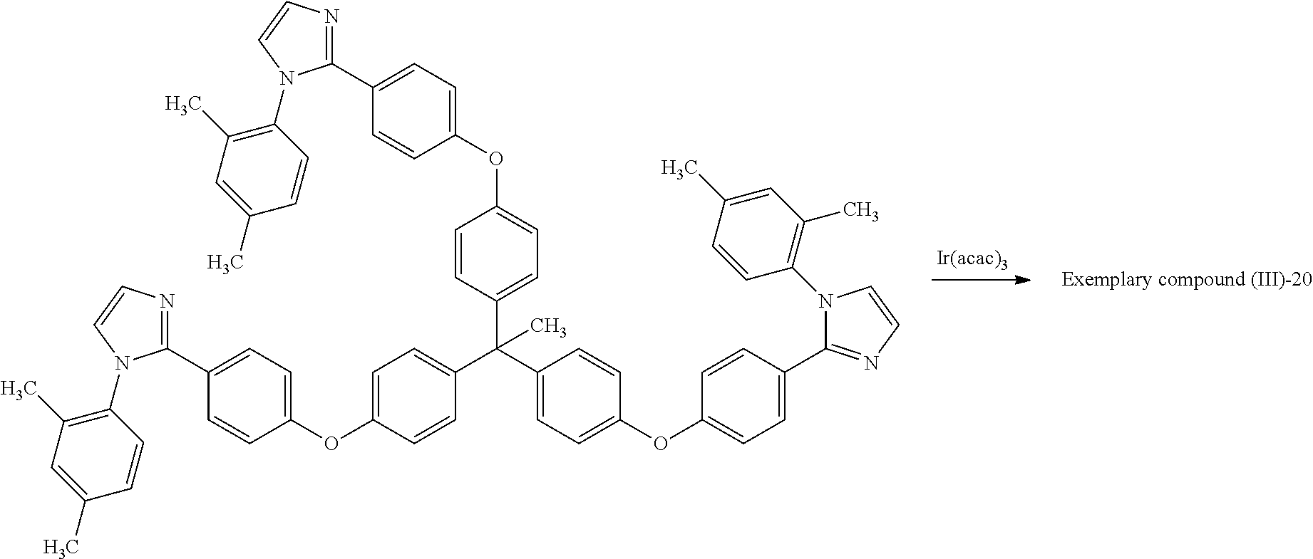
C1=C(OC2=CC=C(C3=NC=CN3C3=C(C)C=C(C)C=C3)C=C2)C=CC(C(C2=CC=C(OC3=CC=C(C4=NC=CN4C4=C(C)C=C(C)C=C4)C=C3)C=C2)(C2=CC=C(OC3=CC=C(C4=NC=CN4C4=C(C)C=C(C)C=C4)C=C3)C=C2)C)=C1
